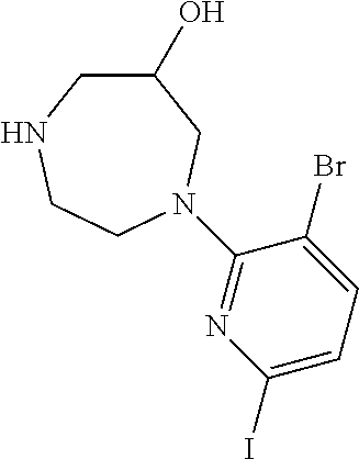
C1(O)CNCCN(C2=NC(I)=CC=C2Br)C1
